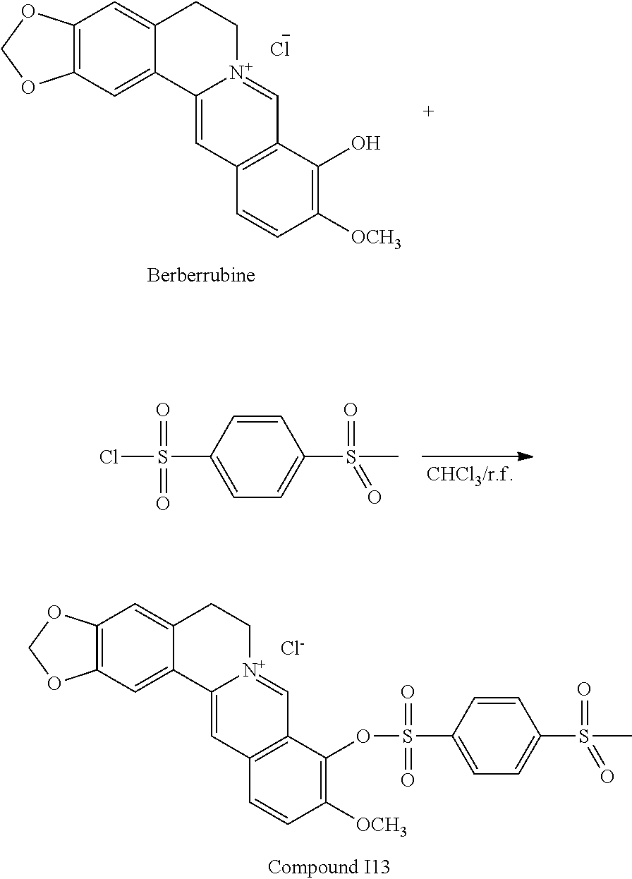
[Cl-].C12=C(C=C3C(=C1)CC[N+]1=CC4=C(C=C31)C=CC([OCH3])=C4O)OCO2.C1=CC(S(Cl)(=O)=O)=CC=C1S(C)(=O)=O.C12=C(C=C3C(=C1)CC[N+]1=CC4=C(C=C31)C=CC([OCH3])=C4OS(C1=CC=C(S(C)(=O)=O)C=C1)(=O)=O)OCO2.[Cl-]
